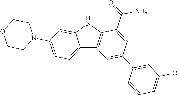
C12=CC=C(N3CCOCC3)C=C1NC1=C2C=C(C2=CC(Cl)=CC=C2)C=C1C(=O)N
